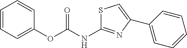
C1=CC=C(OC(NC2=NC(C3=CC=CC=C3)=CS2)=O)C=C1
